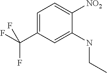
C1=C(C(F)(F)F)C=C(NCC)C([NO2])=C1
